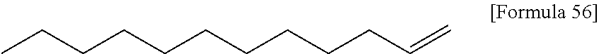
CCCCCCCCCCC=C
